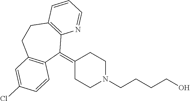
C1(=C2C3=C(CCC4=C2C=CC(Cl)=C4)C=CC=N3)CCN(CCCCO)CC1
